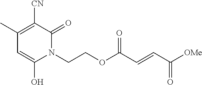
N1(CCOC(C=CC([OMe])=O)=O)C(=O)C([CN])=C(C)C=C1O
